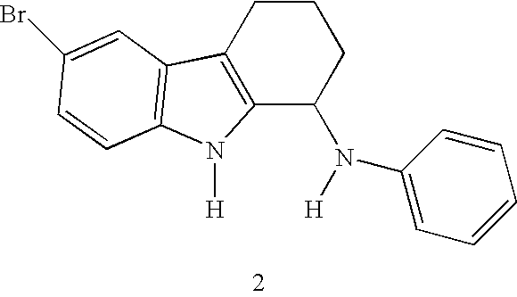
C12=C(CCCC1N([H])C1=CC=CC=C1)C1=C(N2[H])C=CC(Br)=C1
